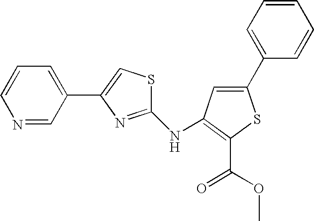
C1(C2=CC=CC=C2)=CC(NC2=NC(C3=CC=CN=C3)=CS2)=C(C(OC)=O)S1
